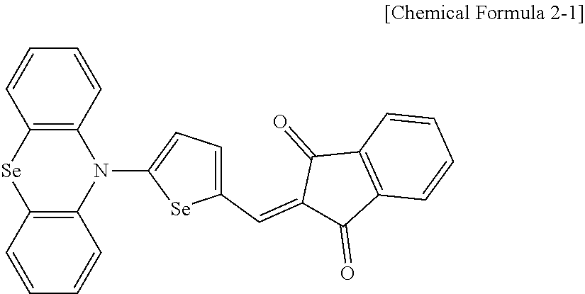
C1=CC2=C(C=C1)N(C1=CC=C(C=C3C(=O)C4=C(C3=O)C=CC=C4)[Se]1)C1=C([Se]2)C=CC=C1
